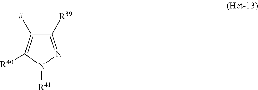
C1([R39])=NN([R41])C([R40])=C1[#]
